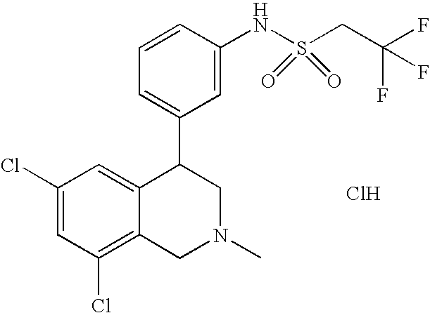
C1(Cl)=C2C(=CC(Cl)=C1)C(C1=CC=CC(NS(CC(F)(F)F)(=O)=O)=C1)CN(C)C2.Cl
